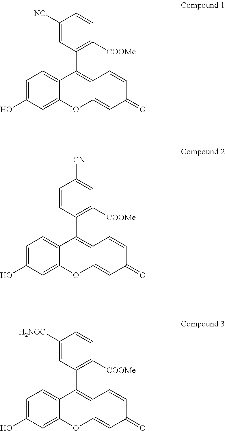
C1([NC])=CC(C2=C3C(=CC(=O)C=C3)OC3=CC(O)=CC=C23)=C([COOMe])C=C1.C1=CC(C2=C3C(=CC(=O)C=C3)OC3=CC(O)=CC=C23)=C([COOMe])C=C1[CN].C1([H2NOC])=CC(C2=C3C(=CC(=O)C=C3)OC3=CC(O)=CC=C23)=C([COOMe])C=C1
